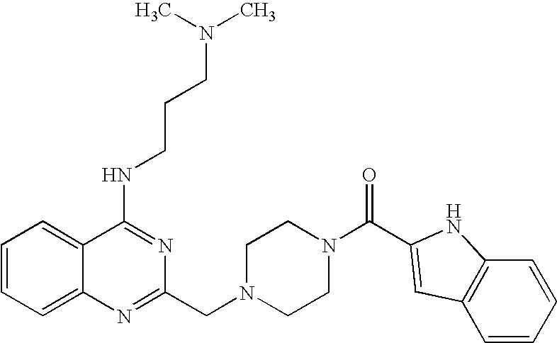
C1=CC=C2C(=C1)C(NCCCN(C)C)=NC(CN1CCN(C(=O)C3=CC4=C(C=CC=C4)N3)CC1)=N2
